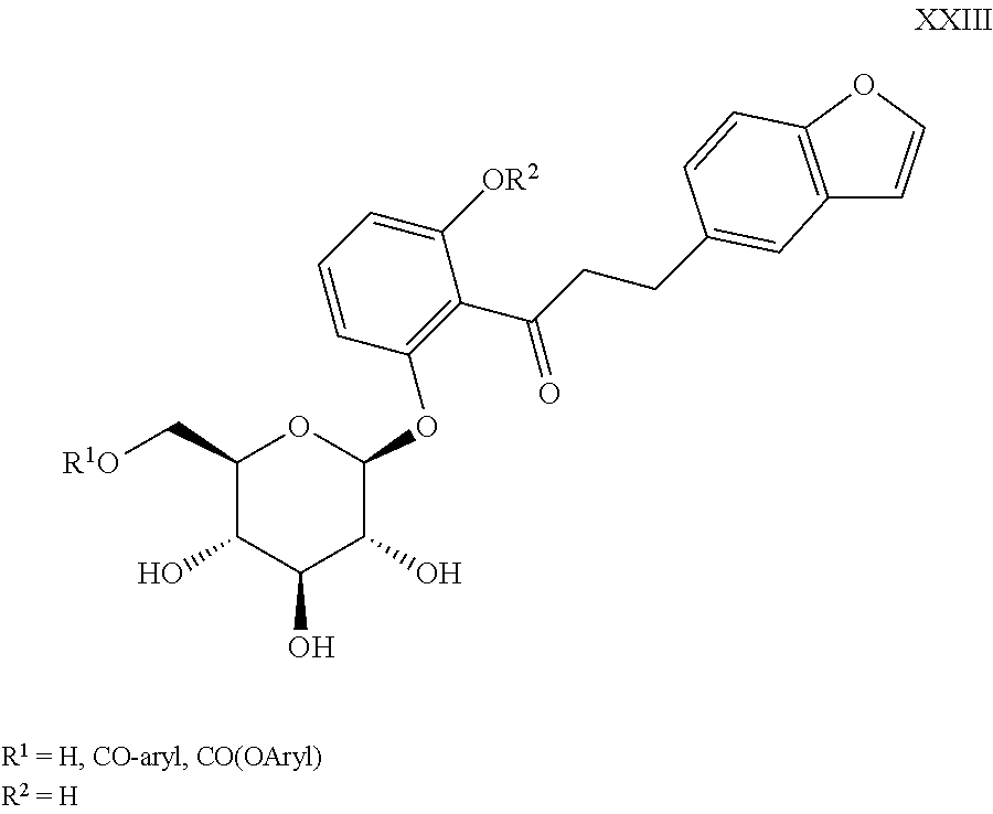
C1(C[R1O])C(O)C(O)C(O)C(OC2=C(C(CCC3=CC4=C(OC=C4)C=C3)=O)C([OR2])=CC=C2)O1
